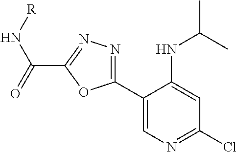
ClC1=NC=C(C2=NN=C(C(=O)N[R])O2)C(NC(C)C)=C1
